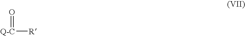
[Q-C](=O)[R]
